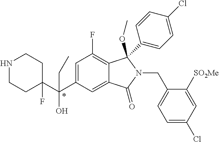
C1=C(C(C2(F)CCNCC2)(O)CC)C=C2C(=C1F)C(OC)(C1=CC=C(Cl)C=C1)N(CC1=CC=C(Cl)C=C1[SO2Me])C2=O
